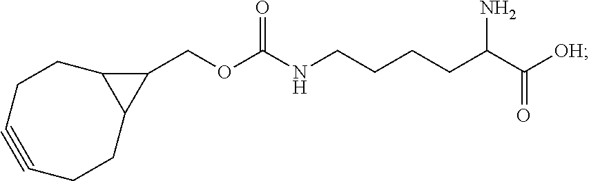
C(NCCCCC(C([OH])=O)N)(=O)OCC1C2C1CCC#CCC2
